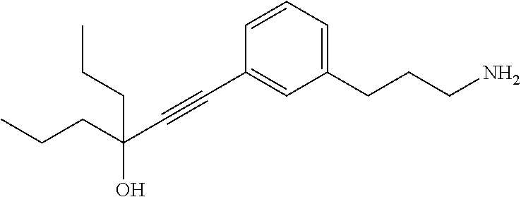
C1=CC=C(CCCN)C=C1C#CC(O)(CCC)CCC
